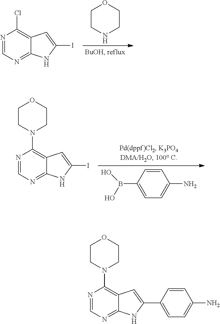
C1CNCCO1.N1=CN=C2C(=C1Cl)C=C(I)N2.C1=C(B(O)O)C=CC(N)=C1.N1=CN=C2C(=C1N1CCOCC1)C=C(I)N2.N1=CN=C2C(=C1N1CCOCC1)C=C(C1=CC=C(N)C=C1)N2
